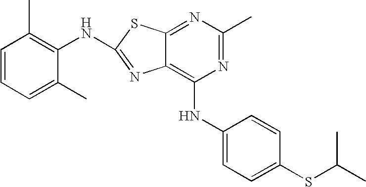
N1=C(C)N=C2C(=C1NC1=CC=C(SC(C)C)C=C1)N=C(NC1=C(C)C=CC=C1C)S2
